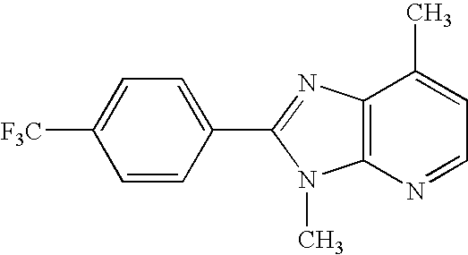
C1=C(C2=NC3=C(N=CC=C3C)N2C)C=CC([F3C])=C1
